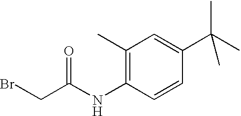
C1(C)=C(NC(CBr)=O)C=CC(C(C)(C)C)=C1
